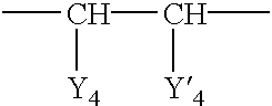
CC(C(C)[Y4])[Y4]
